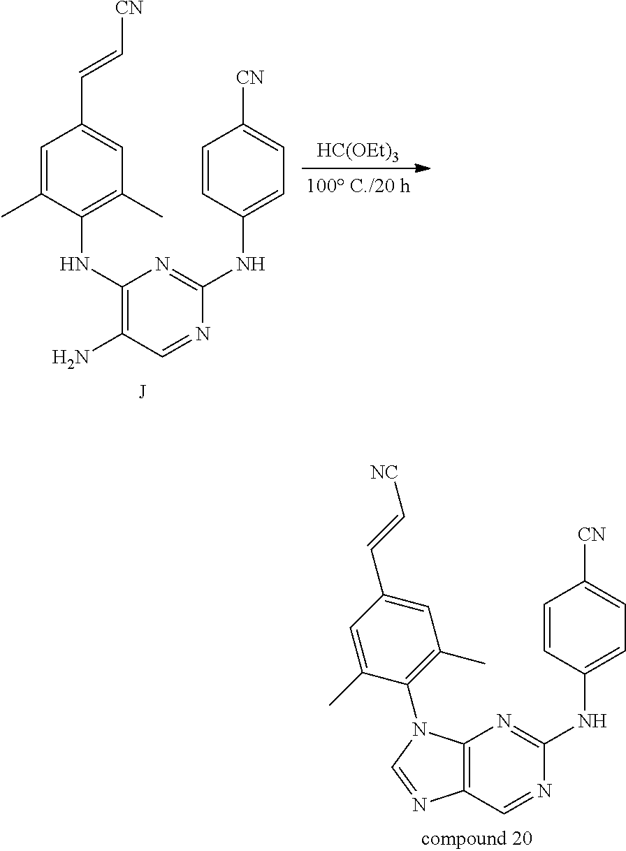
C1(NC2=C(C)C=C(C=C[CN])C=C2C)=C(N)C=NC(NC2=CC=C([CN])C=C2)=N1.[HC(OEt)3].C12=C(C=NC(NC3=CC=C([CN])C=C3)=N1)N=CN2C1=C(C)C=C(C=C[NC])C=C1C
